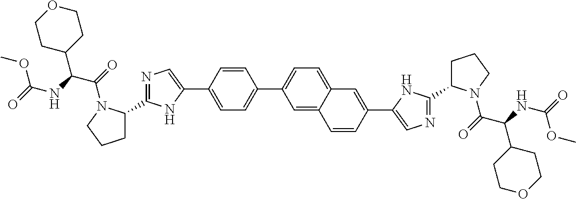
C1=CC(C2=CN=C(C3CCCN3C(=O)C(NC(=O)OC)C3CCOCC3)N2)=CC=C1C1=CC=C2C(=C1)C=CC(C1=CN=C(C3CCCN3C(=O)C(NC(=O)OC)C3CCOCC3)N1)=C2
